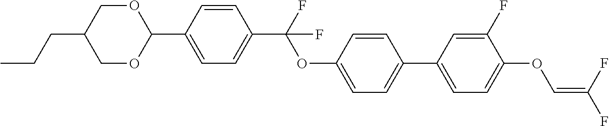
C1OC(C2=CC=C(C(F)(OC3=CC=C(C4=CC=C(OC=C(F)F)C(F)=C4)C=C3)F)C=C2)OCC1CCC
